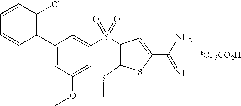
C1(C2=C(Cl)C=CC=C2)=CC(OC)=CC(S(C2=C(SC)SC(C(N)=N)=C2)(=O)=O)=C1.[*CF3CO2H]
